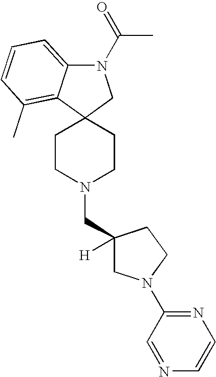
C1CN(CC2([H])CN(C3=NC=CN=C3)CC2)CCC12CN(C(=O)C)C1=CC=CC(C)=C21
